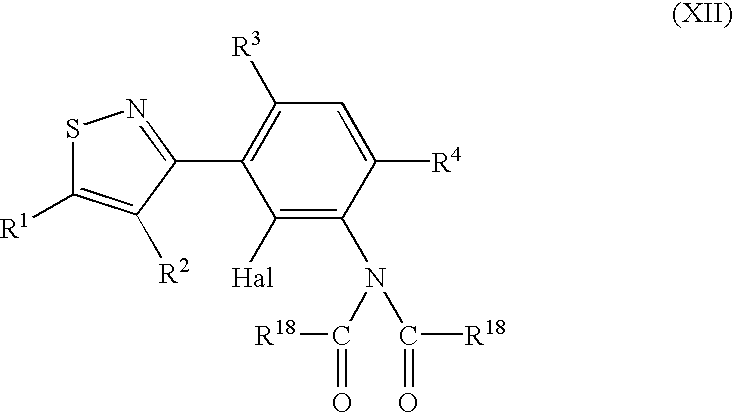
C1([Hal])=C(N(C([R18])=O)C([R18])=O)C([R4])=CC([R3])=C1C1=NSC([R1])=C1[R2]
